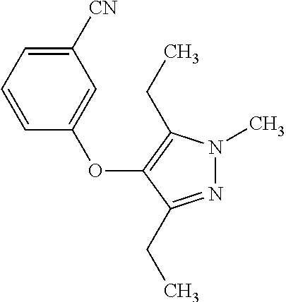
C1=C(OC2=C(CC)N(C)N=C2CC)C=CC=C1[CN]
